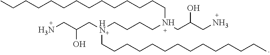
CCCCCCCCCCCCCCN(CC(CN)O)CCCC[HN+](CC(CN)O)CCCCCCCCCCCCCC
